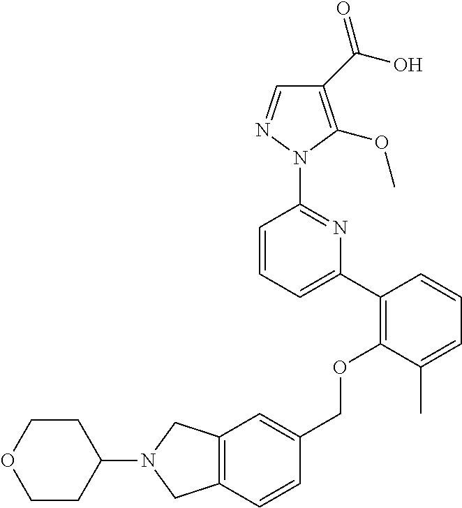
C1(C(O)=O)=C(OC)N(C2=NC(C3=C(OCC4=CC5=C(C=C4)CN(C4CCOCC4)C5)C(C)=CC=C3)=CC=C2)N=C1
